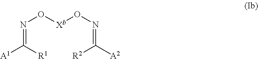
N(O[Xb]ON=C([A2])[R2])=C([A1])[R1]
